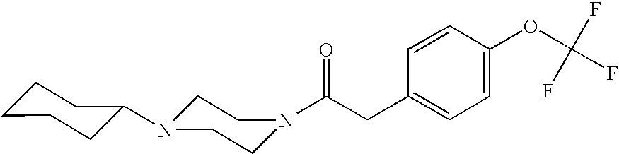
C(CC1=CC=C(OC(F)(F)F)C=C1)(=O)N1CCN(C2CCCCC2)CC1
